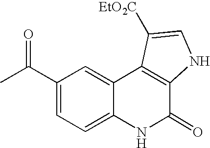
C1(C(C)=O)=CC=C2C(=C1)C1=C(C(=O)N2)NC=C1[EtO2C]
